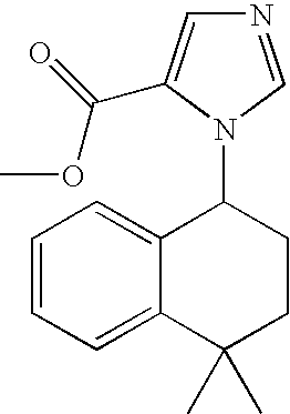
C12=CC=CC=C1C(N1C=NC=C1C(OC)=O)CCC2(C)C
